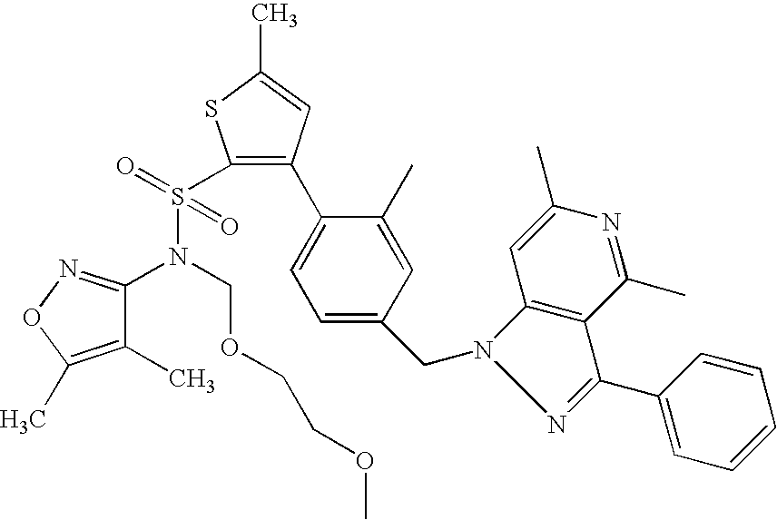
C1(N(COCCOC)S(C2=C(C3=CC=C(CN4N=C(C5=CC=CC=C5)C5=C4C=C(C)N=C5C)C=C3C)C=C(C)S2)(=O)=O)=NOC(C)=C1C
